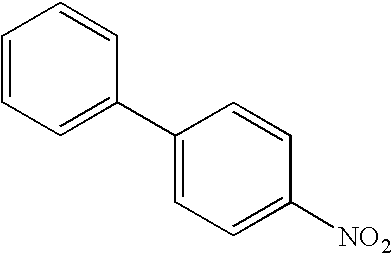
C1=CC=C(C2=CC=C([NO2])C=C2)C=C1
